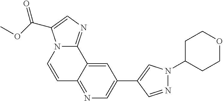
C1=CN2C(=NC=C2C(OC)=O)C2=CC(C3=CN(C4CCOCC4)N=C3)=CN=C12
